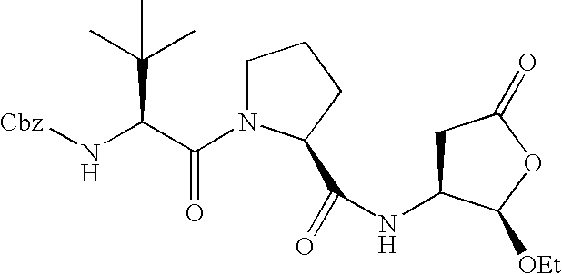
C(NC1CC(=O)OC1[OEt])(=O)C1N(C(C(N[Cbz])C(C)(C)C)=O)CCC1
